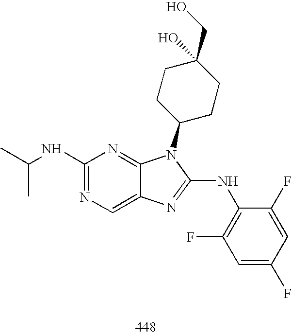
C1(NC(C)C)=NC=C2C(=N1)N(C1CCC(O)(CO)CC1)C(NC1=C(F)C=C(F)C=C1F)=N2
